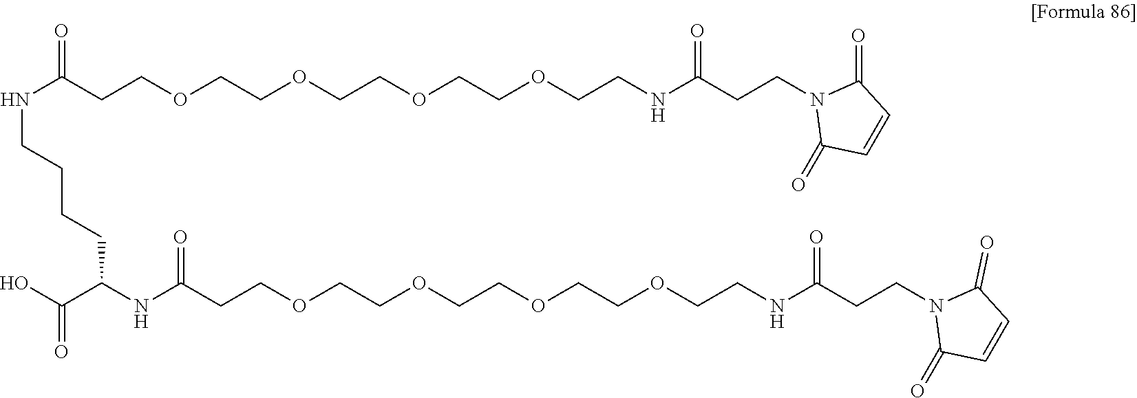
N(C(CCOCCOCCOCCOCCNC(CCN1C(=O)C=CC1=O)=O)=O)CCCCC(NC(CCOCCOCCOCCOCCNC(CCN1C(=O)C=CC1=O)=O)=O)C(O)=O
